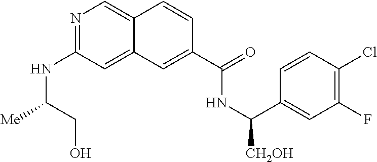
N1=C(NC([Me])CO)C=C2C(=C1)C=CC(C(=O)NC(C1=CC(F)=C(Cl)C=C1)[CH2OH])=C2
